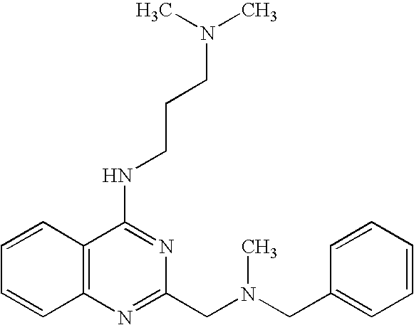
C12=C(N=C(CN(C)CC3=CC=CC=C3)N=C1NCCCN(C)C)C=CC=C2
